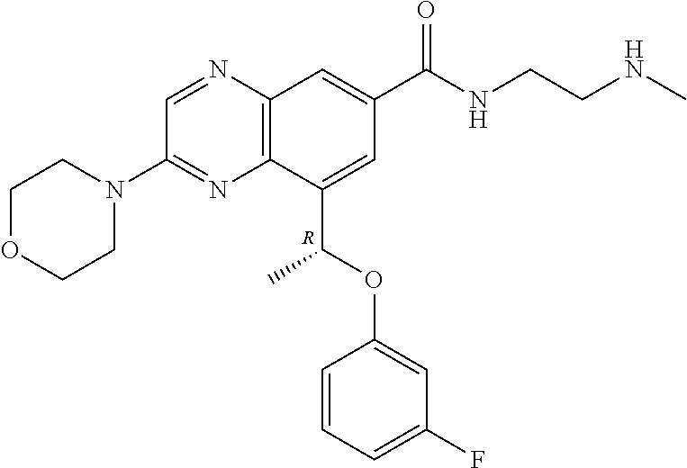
C1(C(OC2=CC(F)=CC=C2)C)=CC(C(NCCNC)=O)=CC2=C1N=C(N1CCOCC1)C=N2.[R]
